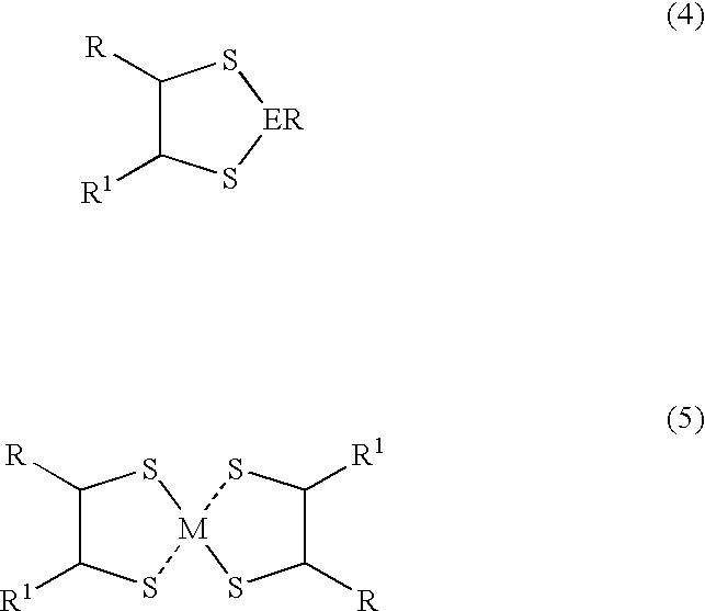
C1([R])C([R1])S[ER]S1.C1([R])C([R1])S[M]2(S1)SC([R])C([R1])S2
